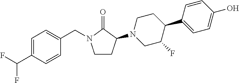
C1=C(C(F)F)C=CC(CN2CCC(N3CC(F)C(C4=CC=C(O)C=C4)CC3)C2=O)=C1
